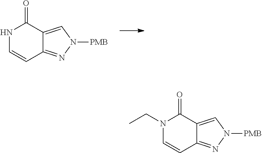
N1C=CC2=NN([PMB])C=C2C1=O.N1(CC)C=CC2=NN([PMB])C=C2C1=O
